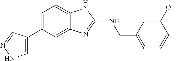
C1=C(C2=CC=C3C(=C2)N=C(NCC2=CC=CC(OC)=C2)N3)C=NN1
